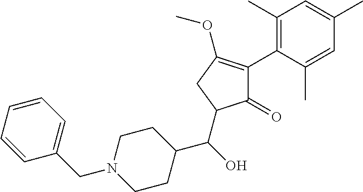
C1(=O)C(C2=C(C)C=C(C)C=C2C)=C(OC)CC1C(C1CCN(CC2=CC=CC=C2)CC1)O
